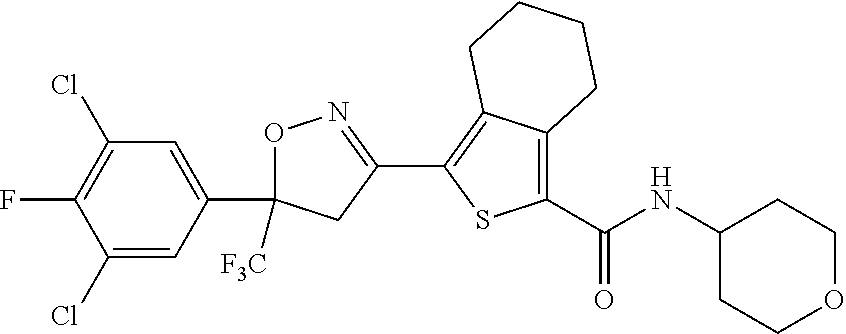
O1C(C2=CC(Cl)=C(F)C(Cl)=C2)([F3C])CC(C2=C3C(=C(C(=O)NC4CCOCC4)S2)CCCC3)=N1
